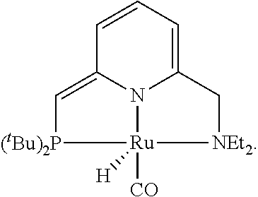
C1=CC=C2N3C1=C[(tBu)2P][Ru]3([CO])([H])[NEt2]C2
